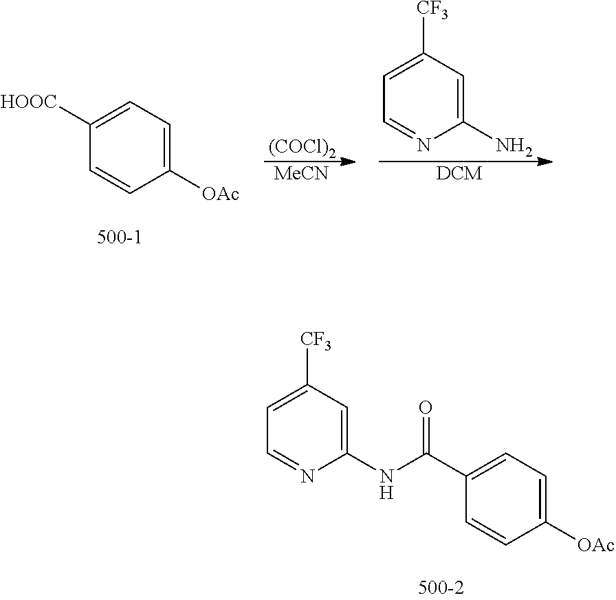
C1([OAc])=CC=C(C(NC2=CC([CF3])=CC=N2)=O)C=C1.C1([OAc])=CC=C([HOOC])C=C1.[(COCl)2].[MeCN].[DCM].C1(N)=CC([CF3])=CC=N1
